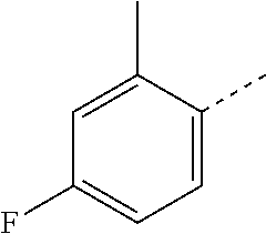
C1=C(C)C(C)=CC=C1F
